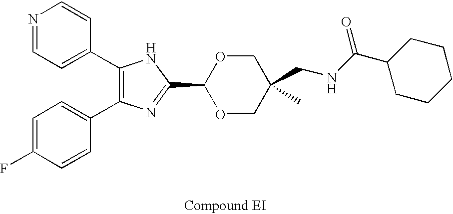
C1(C2=CC=NC=C2)=C(C2=CC=C(F)C=C2)N=C(C2OCC(C)(CNC(C3CCCCC3)=O)CO2)N1
